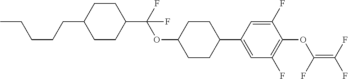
C(CCC1CCC(C(F)(OC2CCC(C3=CC(F)=C(OC(F)=C(F)F)C(F)=C3)CC2)F)CC1)CC
